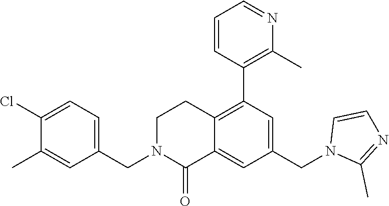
C1(CN2C(=O)C3=CC(CN4C(C)=NC=C4)=CC(C4=C(C)N=CC=C4)=C3CC2)=CC=C(Cl)C(C)=C1
